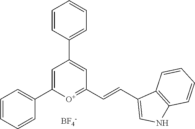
[BF4-].C1=C(C2=CC=CC=C2)[O+]=C(C=CC2=CNC3=C2C=CC=C3)C=C1C1=CC=CC=C1
